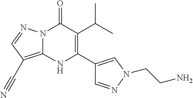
N12C(=C(C#N)C=N1)NC(C1=CN(CCN)N=C1)=C(C(C)C)C2=O
